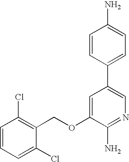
C1=CC=C(Cl)C(COC2=CC(C3=CC=C(N)C=C3)=CN=C2N)=C1Cl
